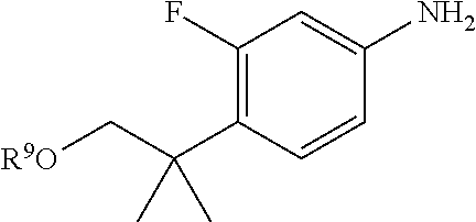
C1(F)=C(C(C[R9O])(C)C)C=CC(N)=C1
